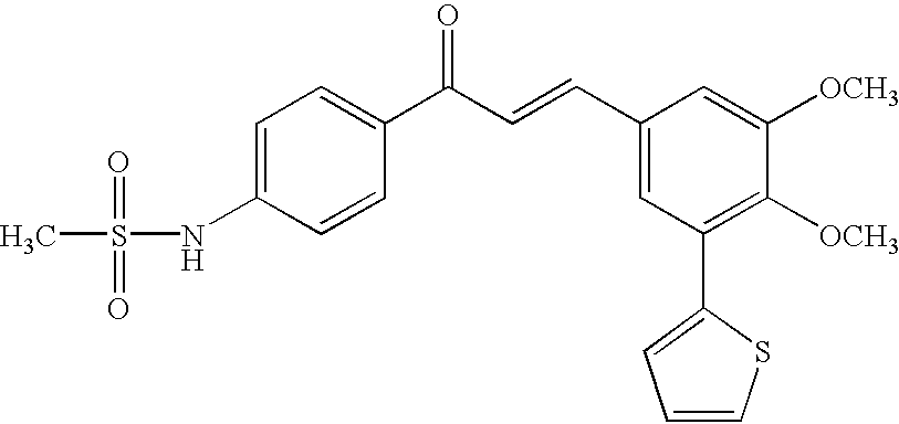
C1=C(NS(=O)(C)=O)C=CC(C(=O)C=CC2=CC(C3=CC=CS3)=C([OCH3])C([OCH3])=C2)=C1
